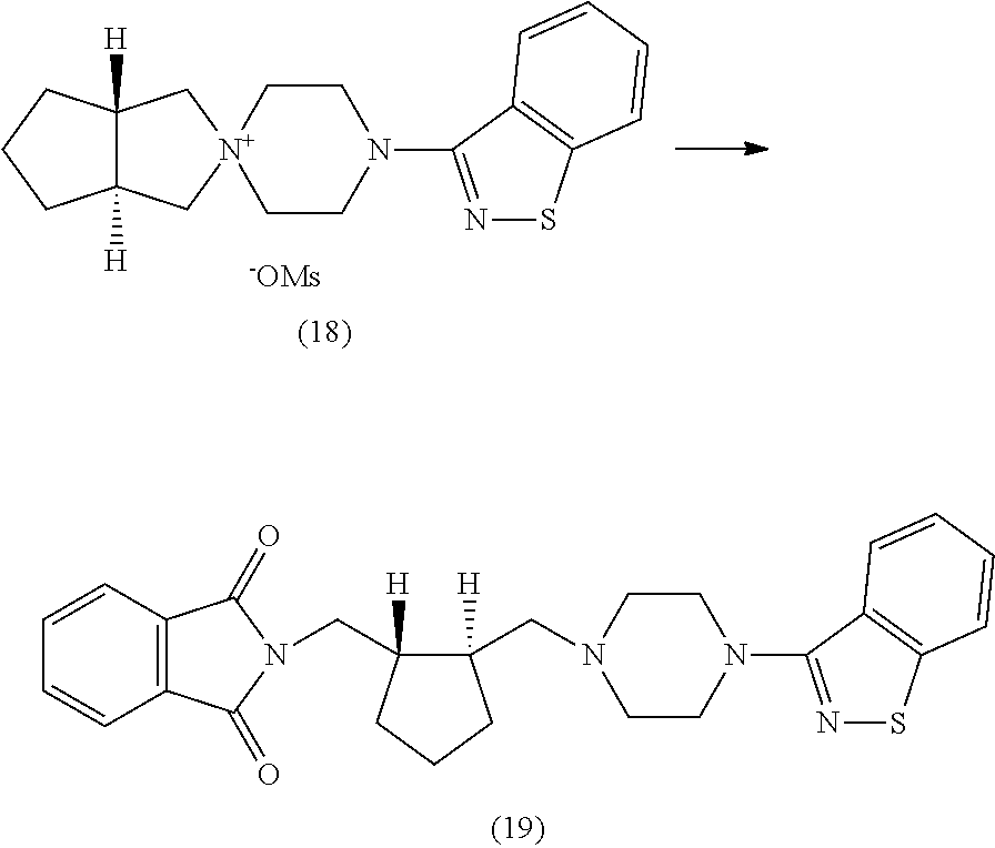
C1CN(CC2([H])C(CN3C(=O)C4=C(C3=O)C=CC=C4)([H])CCC2)CCN1C1=NSC2=C1C=CC=C2.C1C[N+]2(CCN1C1=NSC3=C1C=CC=C3)CC1([H])C([H])(C2)CCC1.[-OMs]
